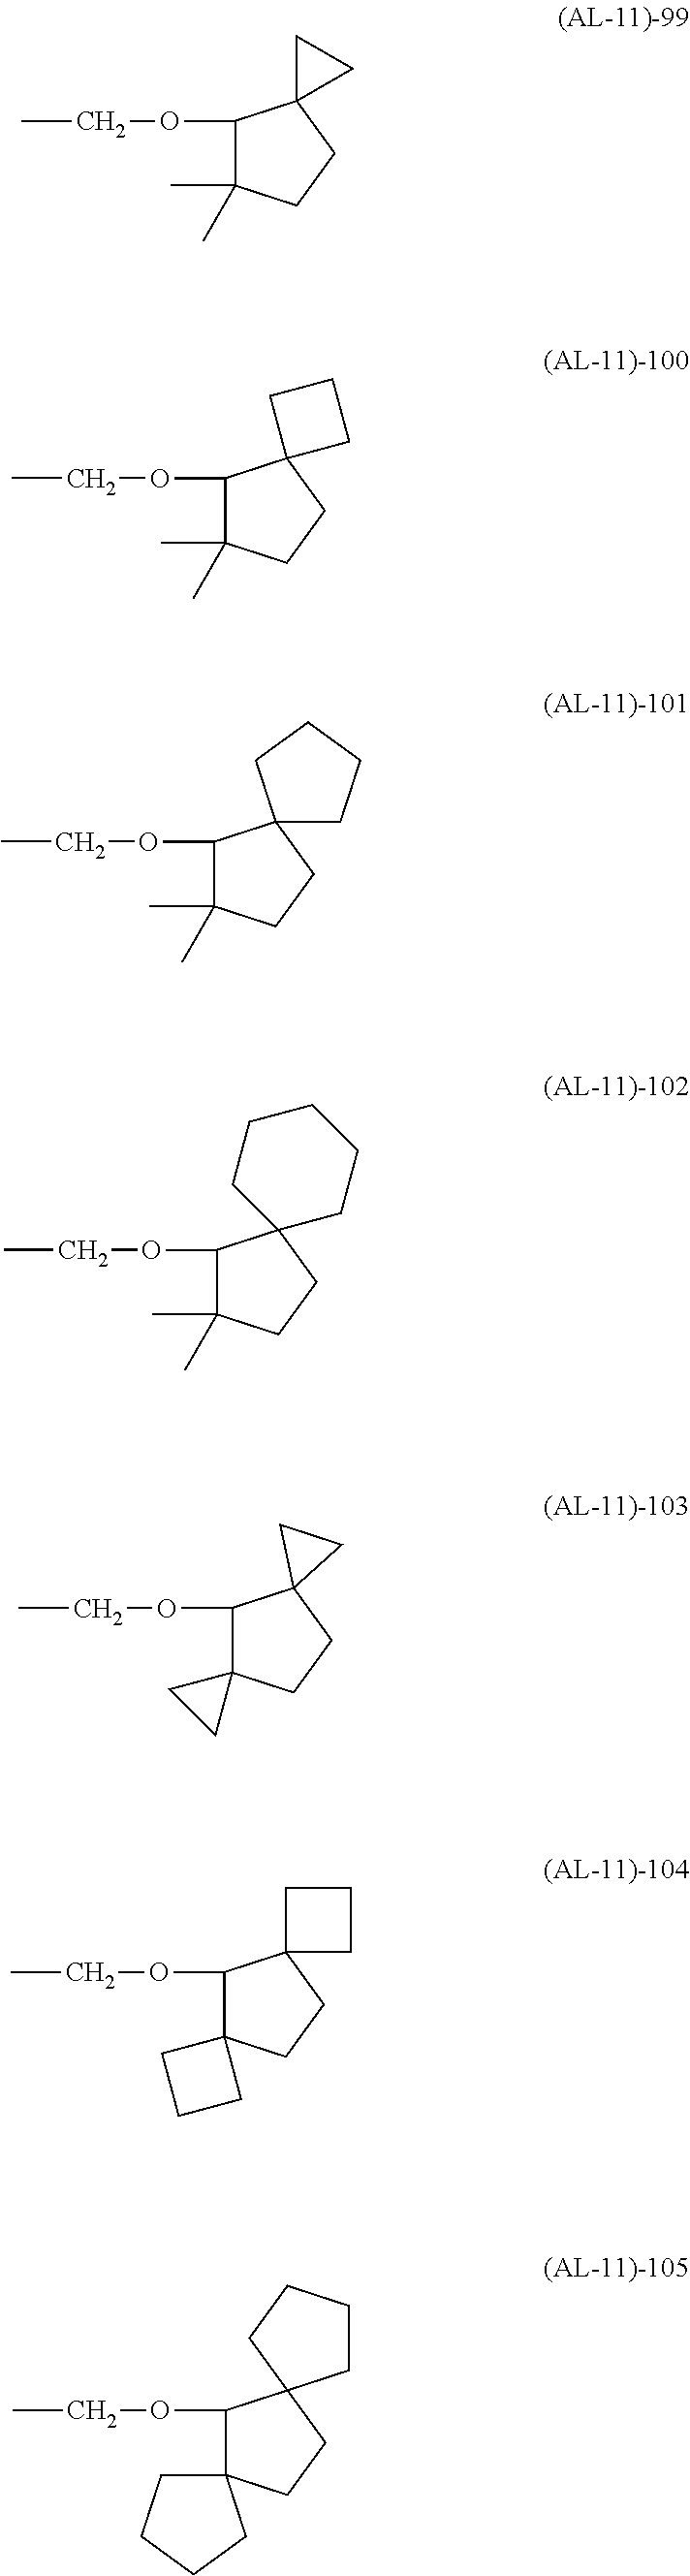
CCOC1C(C)(C)CCC12CC2.CCOC1C(C)(C)CCC12CCC2.CCOC1C(C)(C)CCC12CCCC2.CCOC1C(C)(C)CCC12CCCCC2.CCOC1C2(CCC13CC3)CC2.CCOC1C2(CCC13CCC3)CCC2.CCOC1C2(CCC13CCCC3)CCCC2
